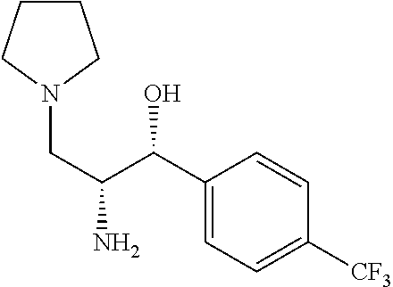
NC(C(C1=CC=C([CF3])C=C1)O)CN1CCCC1
